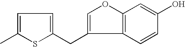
C1=C(C)SC(CC2=COC3=C2C=CC(O)=C3)=C1
